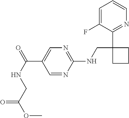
C1=C(F)C(C2(CNC3=NC=C(C(NCC(OC)=O)=O)C=N3)CCC2)=NC=C1
